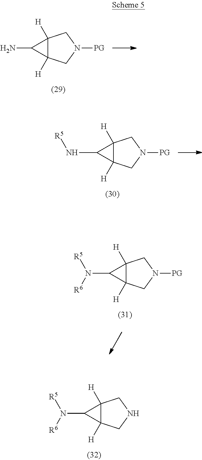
N(C1C2([H])C1([H])CNC2)([R5])[R6].NC1C2([H])C1([H])CN([PG])C2.N(C1C2([H])C1([H])CN([PG])C2)[R5].N(C1C2([H])C1([H])CN([PG])C2)([R5])[R6]
